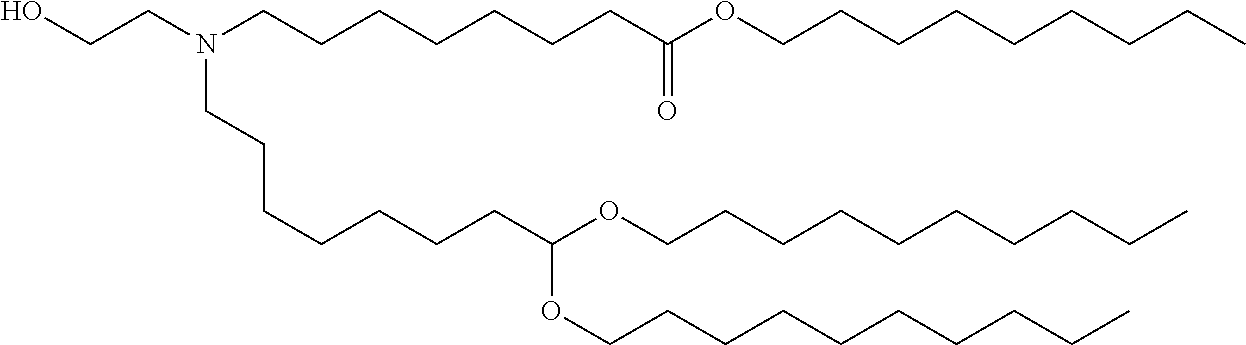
C(CCC)CCCCCCOC(CCCCCCCN(CCO)CCCCCCCC(=O)OCCCCCCCCC)OCCCCCCCCCC
